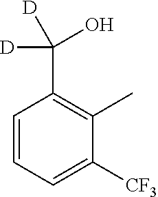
C1=CC=C([CF3])C(C)=C1C([D])(O)[D]
